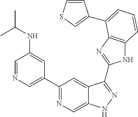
C1=NC=C(C2=NC=C3C(=C2)C(C2=NC4=C(N2)C=CC=C4C2=CSC=C2)=NN3)C=C1NC(C)C
